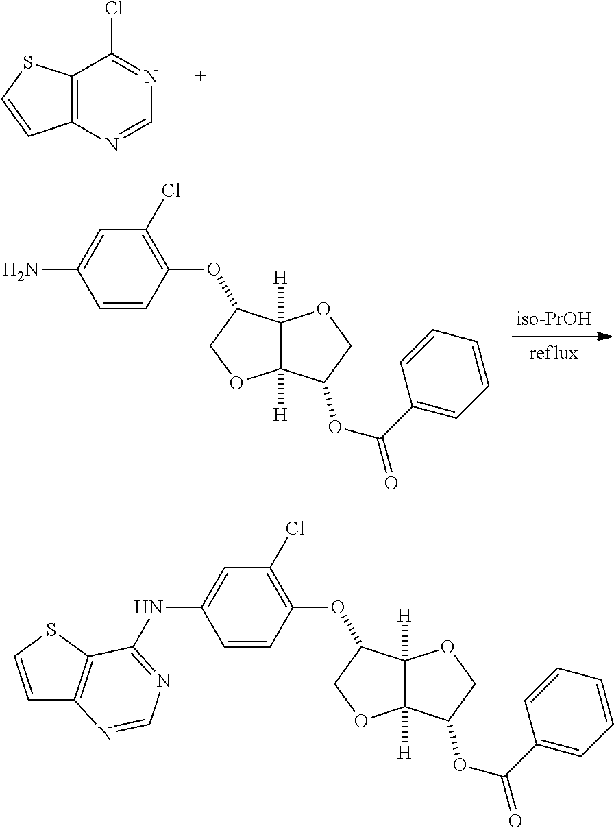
C12=C(N=CN=C1Cl)C=CS2.C1=C(N)C=CC(OC2C3([H])C([H])(OC2)C(OC(=O)C2=CC=CC=C2)CO3)=C1Cl.C1=C(NC2=NC=NC3=C2SC=C3)C=CC(OC2C3([H])C([H])(OC2)C(OC(=O)C2=CC=CC=C2)CO3)=C1Cl
